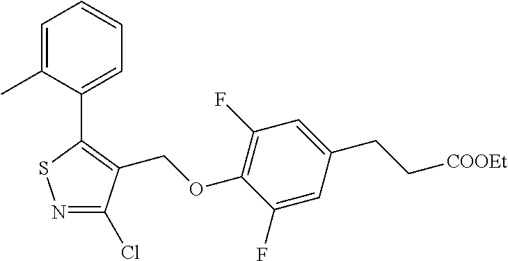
N1=C(Cl)C(COC2=C(F)C=C(CC[COOEt])C=C2F)=C(C2=CC=CC=C2C)S1
